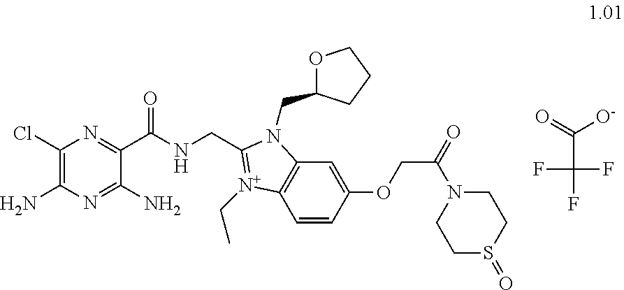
C1(Cl)=C(N)N=C(N)C(C(NCC2=[N+](CC)C3=C(C=C(OCC(N4CCS(=O)CC4)=O)C=C3)N2CC2OCCC2)=O)=N1.C(C(F)(F)F)([O-])=O
